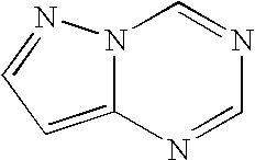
N12C(=CC=N1)N=CN=C2
